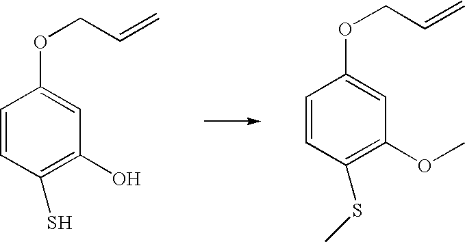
C1=CC(S)=C(O)C=C1OCC=C.C1=CC(SC)=C(OC)C=C1OCC=C
